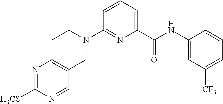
N1=C([H3CS])N=CC2=C1CCN(C1=NC(C(NC3=CC([CF3])=CC=C3)=O)=CC=C1)C2
